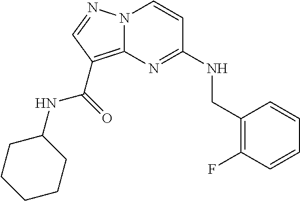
C1=CC(F)=C(CNC2=NC3=C(C(NC4CCCCC4)=O)C=NN3C=C2)C=C1
